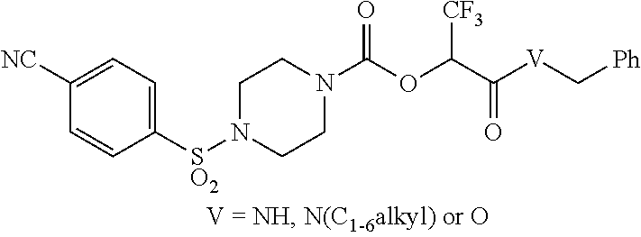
C1([SO2]N2CCN(C(OC(C([V]C[Ph])=O)[CF3])=O)CC2)=CC=C([NC])C=C1
